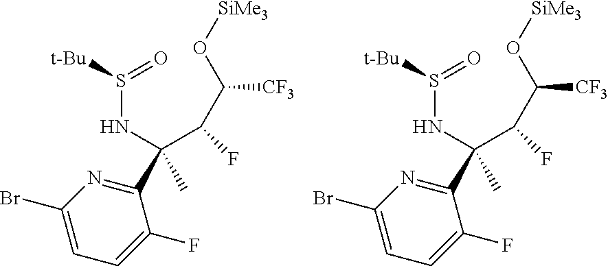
C(C(O[SiMe3])[CF3])(F)C(NS(=O)[t-Bu])(C)C1=NC(Br)=CC=C1F.C(C(O[SiMe3])[CF3])(F)C(NS(=O)[t-Bu])(C)C1=NC(Br)=CC=C1F
